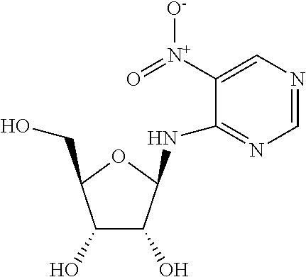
C1=NC=C([N+](=O)[O-])C(NC2C(O)C(O)C(CO)O2)=N1
